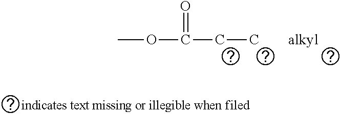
COC(=O)CC.[alkyl]
